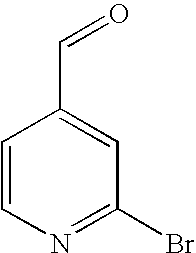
C1=CN=C(Br)C=C1C=O
